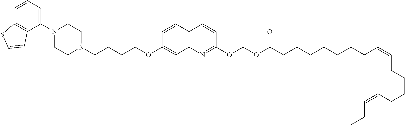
C1(N2CCN(CCCCOC3=CC4=C(C=C3)C=CC(OCOC(CCCCCCCC=CCC=CCC=CCC)=O)=N4)CC2)=CC=CC2=C1C=CS2
